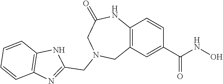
C12=C(C=C(C(NO)=O)C=C1)CN(CC1=NC3=C(N1)C=CC=C3)CC(=O)N2
